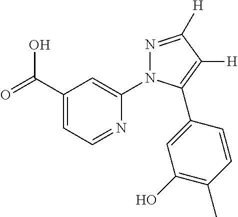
OC(C1=CC=NC(N2N=C([H])C([H])=C2C2=CC(O)=C(C)C=C2)=C1)=O
